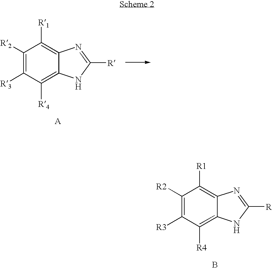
C1([R2])=C([R3])C([R4])=C2C(=C1[R1])N=C([R])N2.C1([R2])=C([R3])C([R4])=C2C(=C1[R1])N=C([R])N2.B
